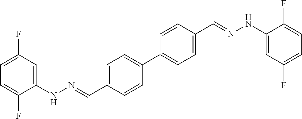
C1(NN=CC2=CC=C(C3=CC=C(C=NNC4=CC(F)=CC=C4F)C=C3)C=C2)=CC(F)=CC=C1F
